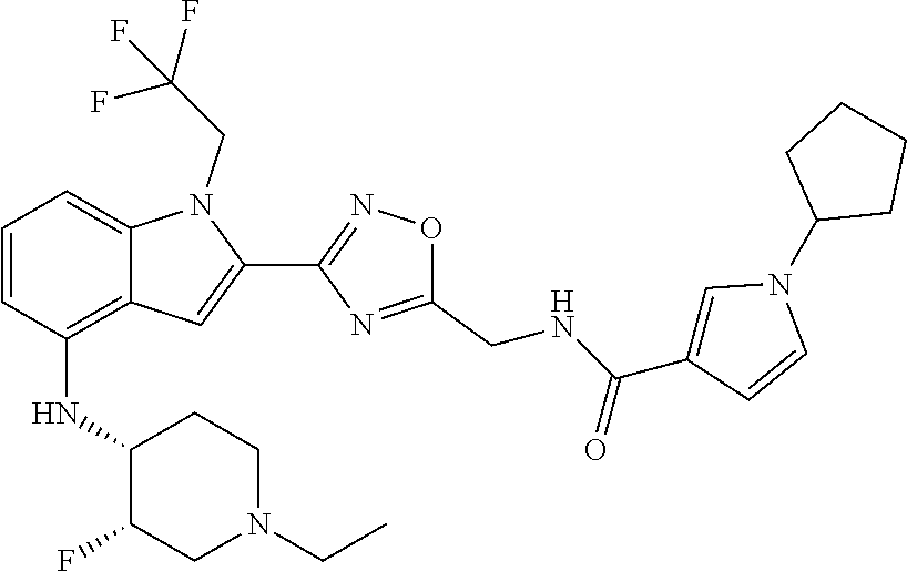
C1=CC(NC2C(F)CN(CC)CC2)=C2C(=C1)N(CC(F)(F)F)C(C1=NOC(CNC(C3=CN(C4CCCC4)C=C3)=O)=N1)=C2
